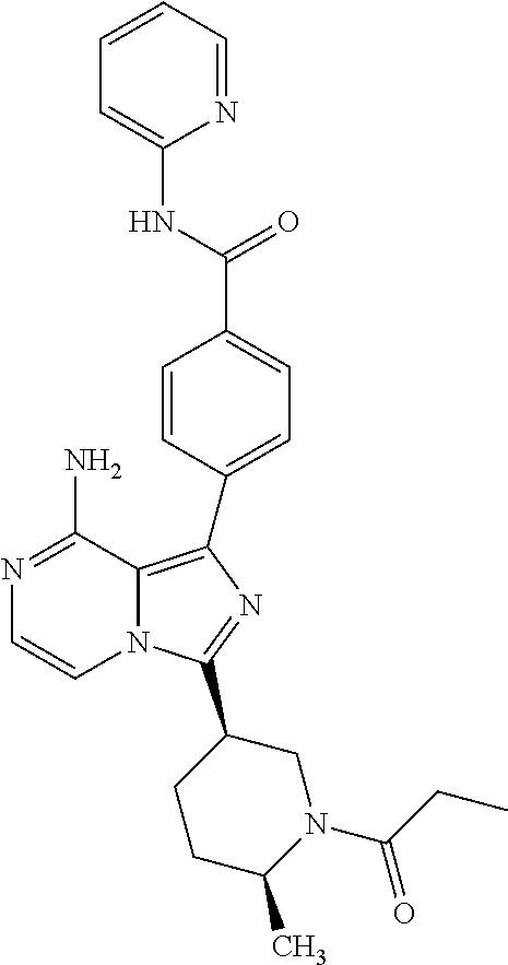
N1=C(N)C2=C(C3=CC=C(C(=O)NC4=CC=CC=N4)C=C3)N=C(C3CCC(C)N(C(=O)CC)C3)N2C=C1
